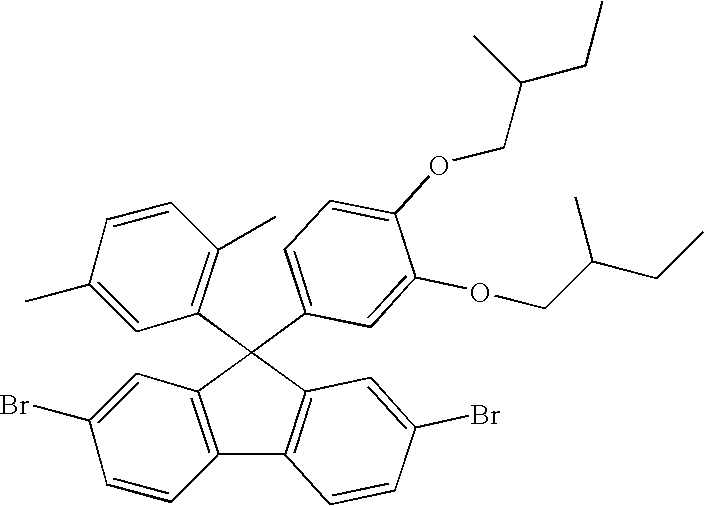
C1=C(C2(C3=C(C)C=CC(C)=C3)C3=C(C4=C2C=C(Br)C=C4)C=CC(Br)=C3)C=C(OCC(CC)C)C(OCC(C)CC)=C1
